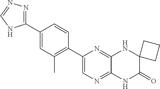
C1(C2=CN=C3C(=N2)NC2(C(=O)N3)CCC2)=C(C)C=C(C2=NN=CN2)C=C1
